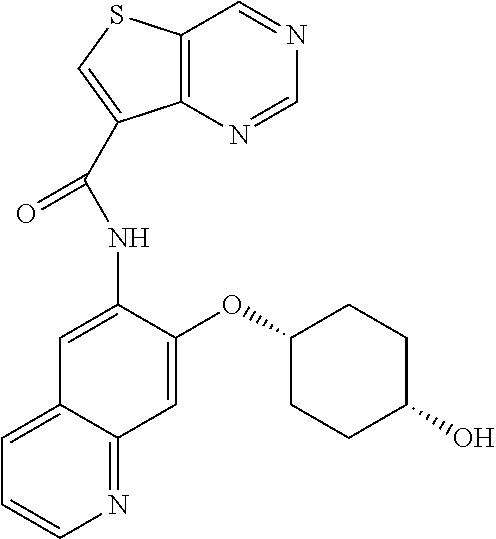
C12=C(N=CN=C1)C(C(=O)NC1=CC3=CC=CN=C3C=C1OC1CCC(O)CC1)=CS2
